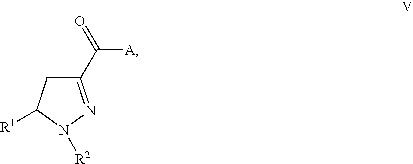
C1C([R1])N([R2])N=C1C(=O)[A]
